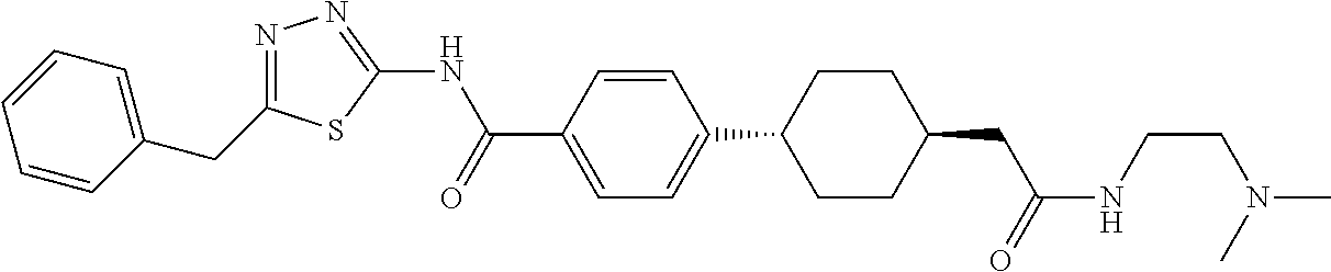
C1=CC(CC2=NN=C(NC(=O)C3=CC=C(C4CCC(CC(=O)NCCN(C)C)CC4)C=C3)S2)=CC=C1
